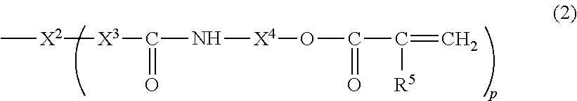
C[X2][X3]C(N[X4]OC(C(=C)[R5])=O)=O
